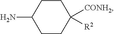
C1CC([CONH2])([R2])CCC1N
